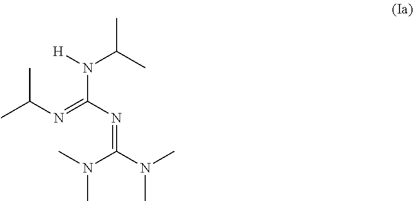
N(C(N=C(N(C)C)N(C)C)=NC(C)C)([H])C(C)C
